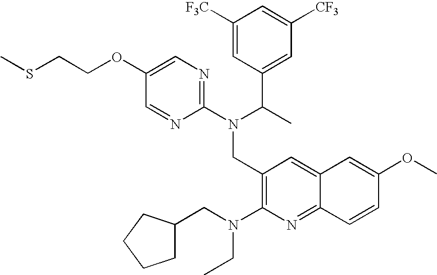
CSCCOC1=CN=C(N(C(C)C2=CC([CF3])=CC([F3C])=C2)CC2=C(N(CC3CCCC3)CC)N=C3C(=C2)C=C(OC)C=C3)N=C1
